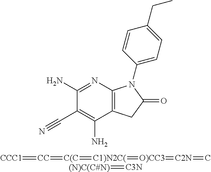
C1(N)=NC2=C(C(N)=C1C#N)CC(=O)N2C1=CC=C(CC)C=C1.[CCC1]=[CC]=[C(C]=[C1)N2C(]=[O)CC3]=[C2N]=C.[(N)C(C#N)]=[C3N]
